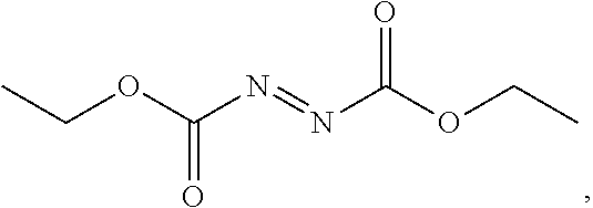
O(C(N=NC(OCC)=O)=O)CC
